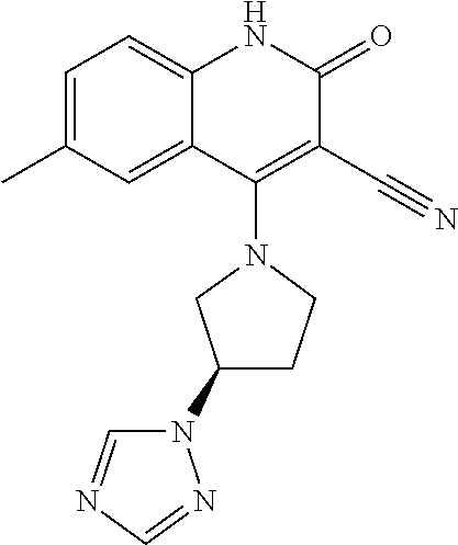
C1=C(C)C=C2C(=C1)NC(=O)C(C#N)=C2N1CC(N2C=NC=N2)CC1
